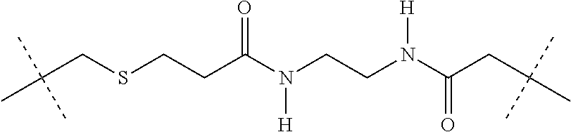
C(CSCCC(N(CCN(C(CC(C)(C)C)=O)[H])[H])=O)(C)(C)C
